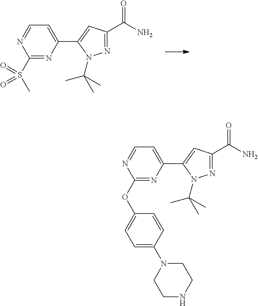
N1=C(C(N)=O)C=C(C2=CC=NC(S(C)(=O)=O)=N2)N1C(C)(C)C.N1=C(C(N)=O)C=C(C2=CC=NC(OC3=CC=C(N4CCNCC4)C=C3)=N2)N1C(C)(C)C
